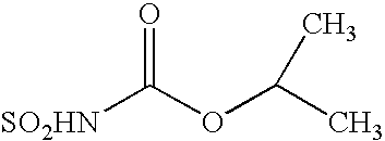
O=C(OC(C)C)[SO2HN]
